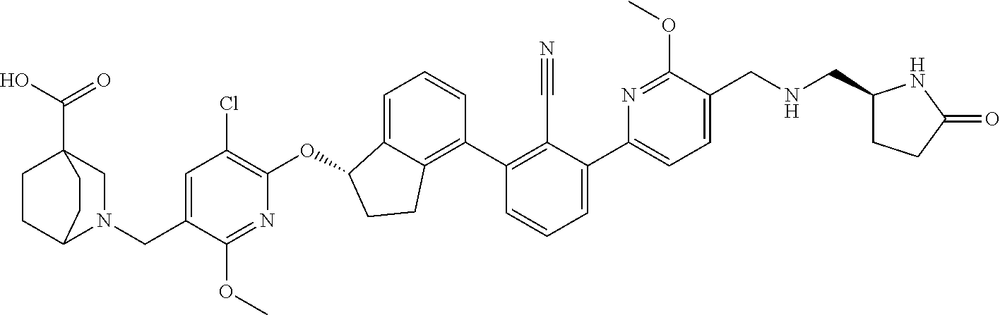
O(C1C2=CC=CC(C3=C(C#N)C(C4=CC=C(CNCC5CCC(=O)N5)C(OC)=N4)=CC=C3)=C2CC1)C1=C(Cl)C=C(CN2CC3(C(=O)O)CCC2CC3)C(OC)=N1
